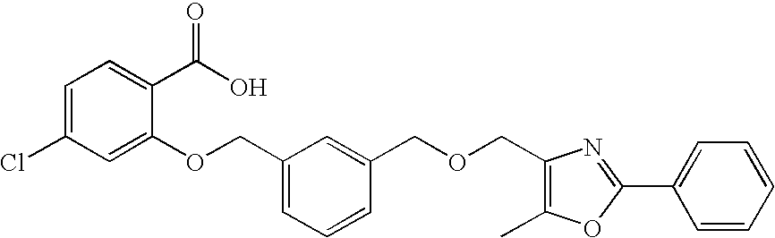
C1=C(Cl)C=C(OCC2=CC=CC(COCC3=C(C)OC(C4=CC=CC=C4)=N3)=C2)C(C(O)=O)=C1
